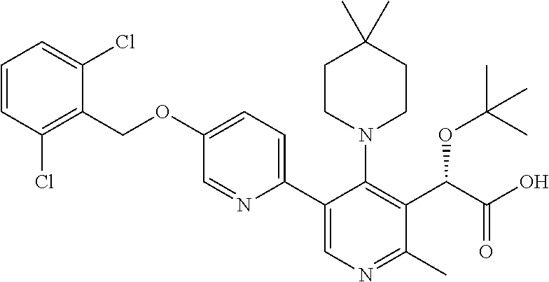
C1(COC2=CC=C(C3=CN=C(C)C(C(C(O)=O)OC(C)(C)C)=C3N3CCC(C)(C)CC3)N=C2)=C(Cl)C=CC=C1Cl
